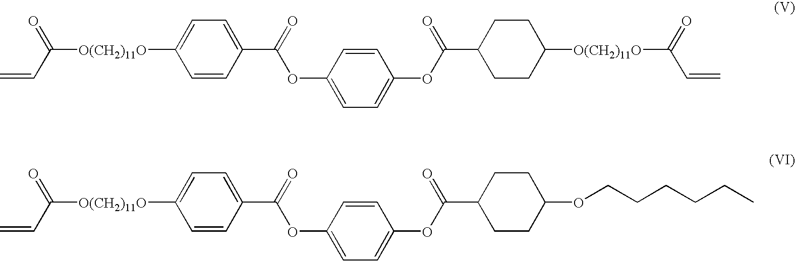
C([O(CH2)11O]C1=CC=C(C(=O)OC2=CC=C(OC(=O)C3CCC([O(CH2)11O]C(C=C)=O)CC3)C=C2)C=C1)(C=C)=O.C([O(CH2)11O]C1=CC=C(C(=O)OC2=CC=C(OC(=O)C3CCC(OCCCCCC)CC3)C=C2)C=C1)(C=C)=O
